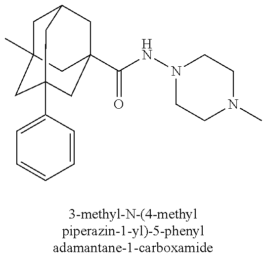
C1C2(C)CC3(C4=CC=CC=C4)CC(C(NN4CCN(C)CC4)=O)(CC1C3)C2
